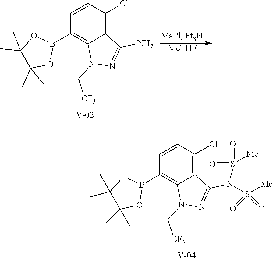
[MeTHF].C1(B2OC(C)(C)C(C)(C)O2)=C2C(=C(Cl)C=C1)C(N)=NN2C[CF3].C1(B2OC(C)(C)C(C)(C)O2)=C2C(=C(Cl)C=C1)C(N(S([Me])(=O)=O)S(=O)(=O)[Me])=NN2C[CF3]
